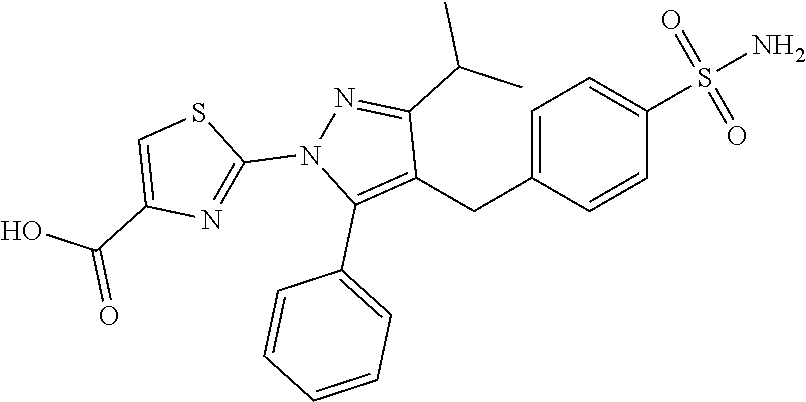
C1(CC2=C(C3=CC=CC=C3)N(C3=NC(C(=O)O)=CS3)N=C2C(C)C)=CC=C(S(N)(=O)=O)C=C1
